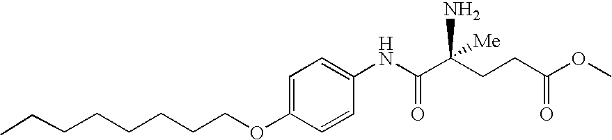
C1=C(OCCCCCCCC)C=CC(NC(C(CCC(OC)=O)(N)[Me])=O)=C1
